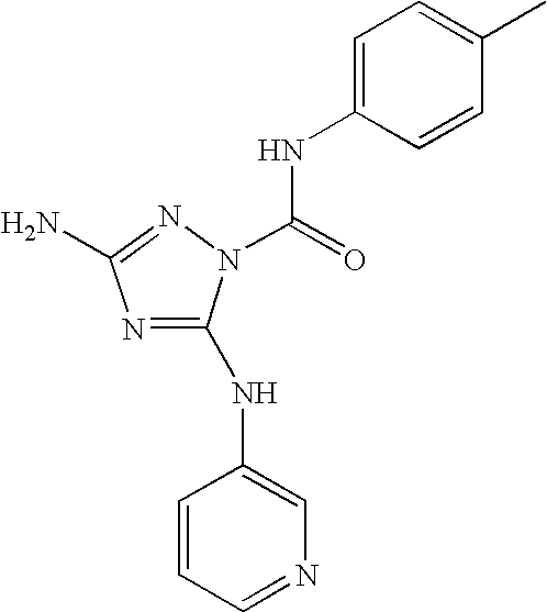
C1(NC2=CN=CC=C2)=NC(N)=NN1C(=O)NC1=CC=C(C)C=C1
